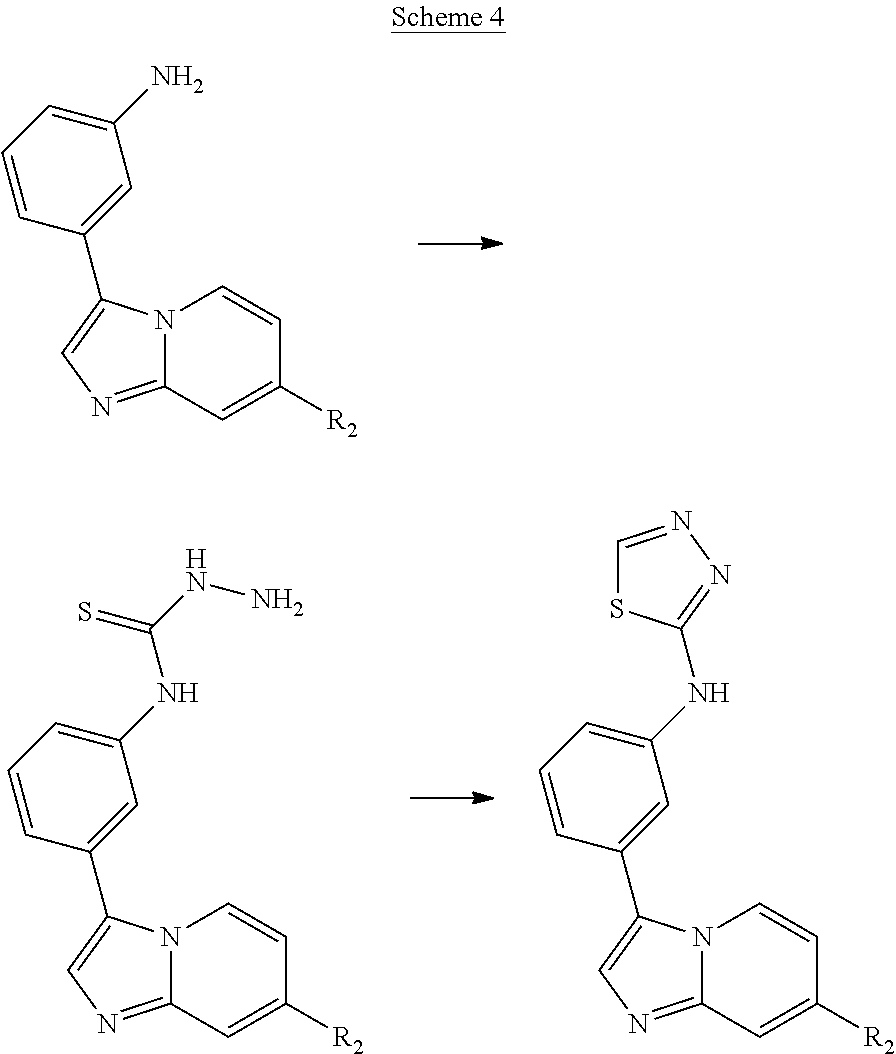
N12C(=NC=C1C1=CC(N)=CC=C1)C=C([R2])C=C2.N12C(=NC=C1C1=CC(NC(NN)=S)=CC=C1)C=C([R2])C=C2.N12C(=NC=C1C1=CC(NC3=NN=CS3)=CC=C1)C=C([R2])C=C2
